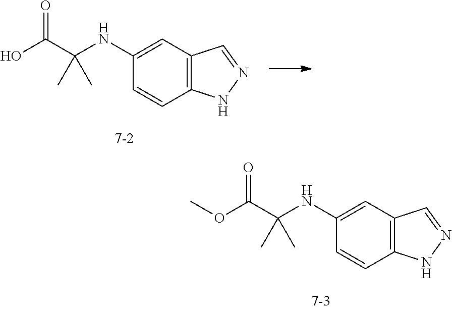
C12=C(C=C(NC(C(OC)=O)(C)C)C=C1)C=NN2.C12=C(C=C(NC(C(O)=O)(C)C)C=C1)C=NN2
